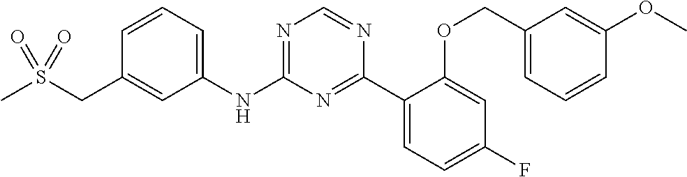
C1(NC2=NC=NC(C3=CC=C(F)C=C3OCC3=CC=CC(OC)=C3)=N2)=CC=CC(CS(C)(=O)=O)=C1
